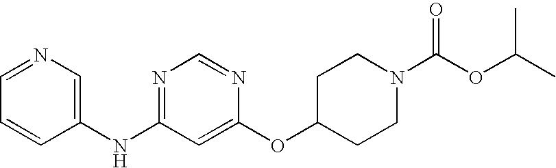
C1=NC=C(NC2=NC=NC(OC3CCN(C(OC(C)C)=O)CC3)=C2)C=C1
